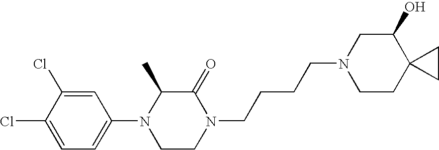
C1=C(Cl)C(Cl)=CC=C1N1CCN(CCCCN2CCC3(C(O)C2)CC3)C(=O)C1C
